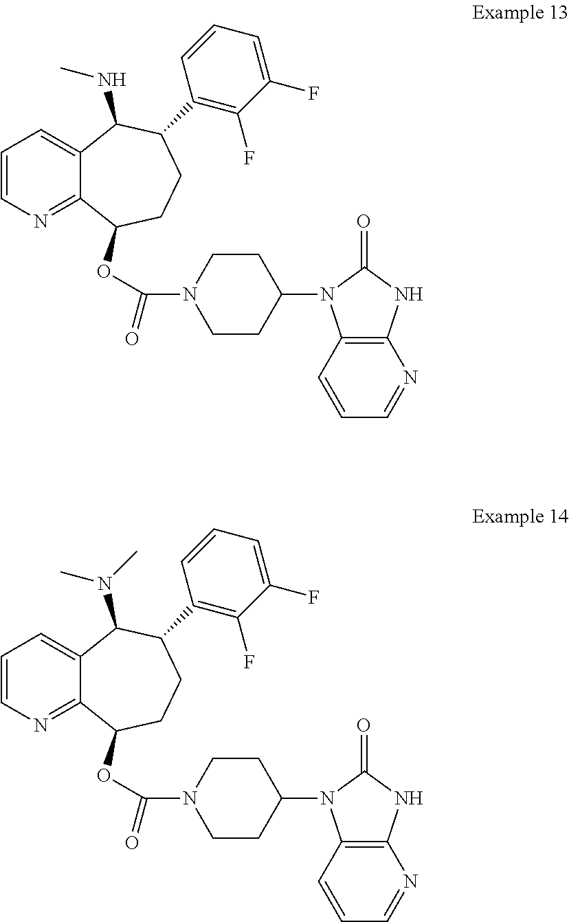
C1=CN=C2C(=C1)C(NC)C(C1=C(F)C(F)=CC=C1)CCC2OC(N1CCC(N2C3=C(NC2=O)N=CC=C3)CC1)=O.C1=CN=C2C(=C1)C(N(C)C)C(C1=C(F)C(F)=CC=C1)CCC2OC(N1CCC(N2C3=C(NC2=O)N=CC=C3)CC1)=O
